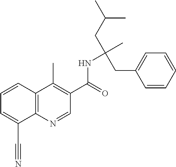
C1=CC2=C(C(C#N)=C1)N=CC(C(=O)NC(C)(CC(C)C)CC1=CC=CC=C1)=C2C
